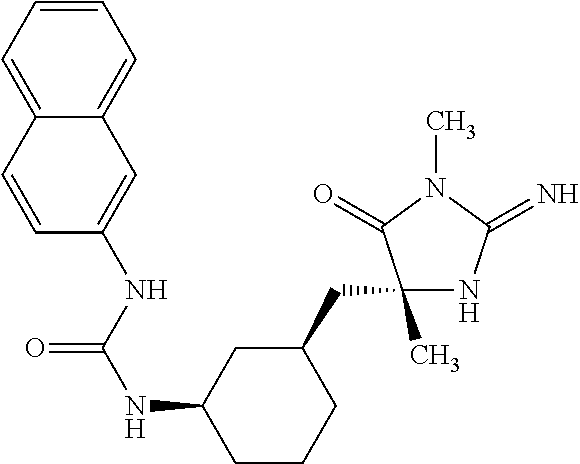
C1(C)(CC2CC(NC(NC3=CC4=CC=CC=C4C=C3)=O)CCC2)NC(=N)N(C)C1=O
